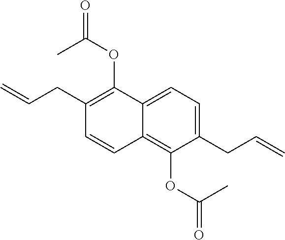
C1(CC=C)=CC=C2C(=C1OC(=O)C)C=CC(CC=C)=C2OC(=O)C
